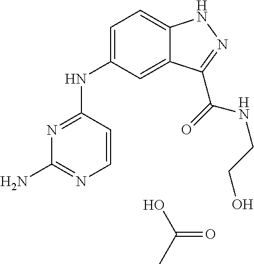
N1=C(NC2=CC=C3C(=C2)C(C(=O)NCCO)=NN3)C=CN=C1N.OC(C)=O
